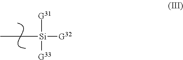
C([Si]([G31])([G33])[G32])C
